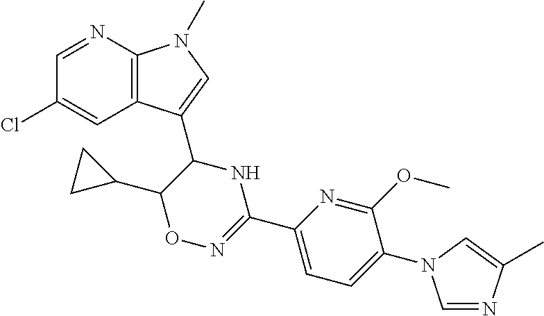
C1=NC2=C(C=C1Cl)C(C1NC(C3=CC=C(N4C=NC(C)=C4)C(OC)=N3)=NOC1C1CC1)=CN2C
